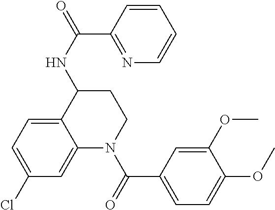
C1=CC=CN=C1C(NC1CCN(C(=O)C2=CC=C(OC)C(OC)=C2)C2=CC(Cl)=CC=C12)=O
